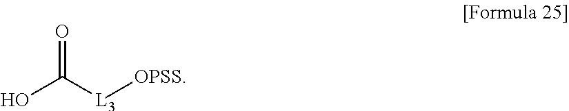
O=C([L3][OPSS])O
